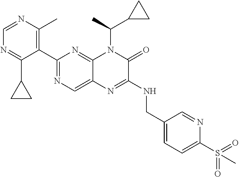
C1(C2=NC=C3C(=N2)N(C(C2CC2)C)C(=O)C(NCC2=CC=C(S(C)(=O)=O)N=C2)=N3)=C(C)N=CN=C1C1CC1
